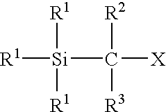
[Si](C([X])([R2])[R3])([R1])([R1])[R1]
